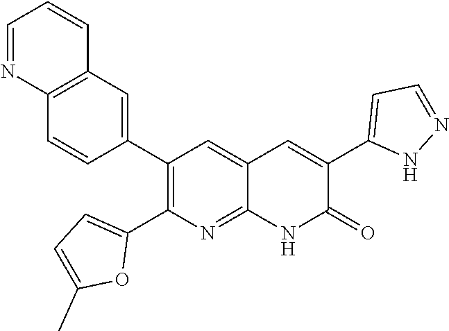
C12=C(C=C(C3=C(C4=CC=C(C)O4)N=C4C(=C3)C=C(C3=CC=NN3)C(=O)N4)C=C1)C=CC=N2
